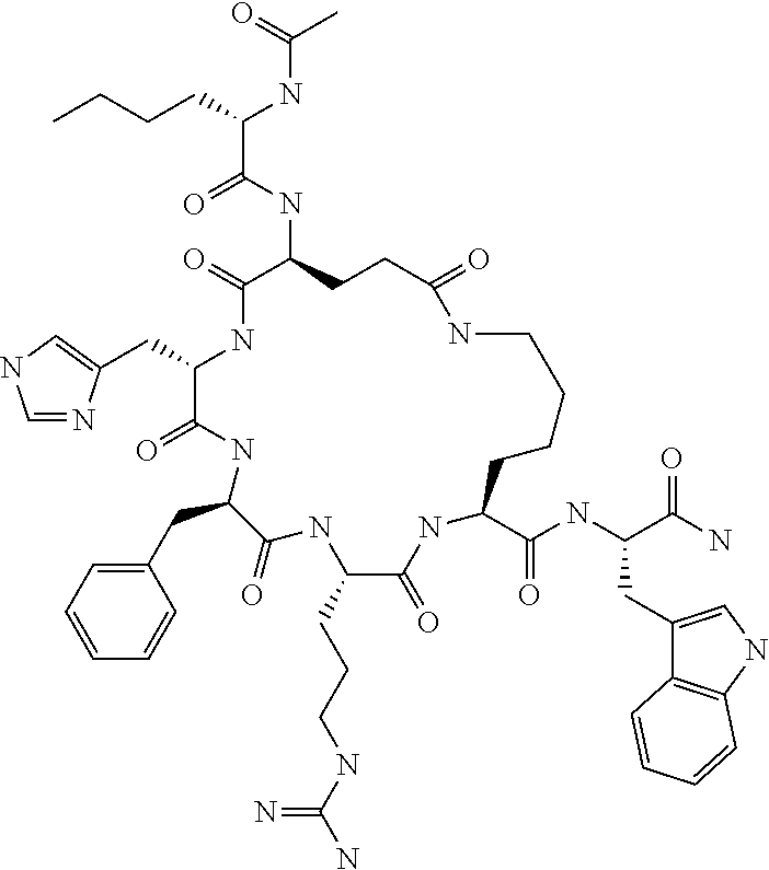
C(C1C(=O)NC(CC2=CC=CC=C2)C(=O)NC(CCCNC(N)=N)C(=O)NC(C(NC(C(N)=O)CC2=CNC3=C2C=CC=C3)=O)CCCCNC(=O)CCC(NC(C(CCCC)NC(C)=O)=O)C(=O)N1)C1=CNC=N1
